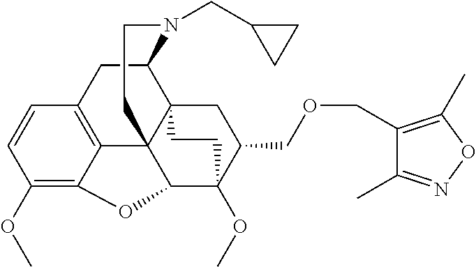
C1(OC)=C2C3=C(C=C1)CC1C45C3(C(C(OC)(C(COCC3=C(C)ON=C3C)C4)CC5)O2)CCN1CC1CC1
